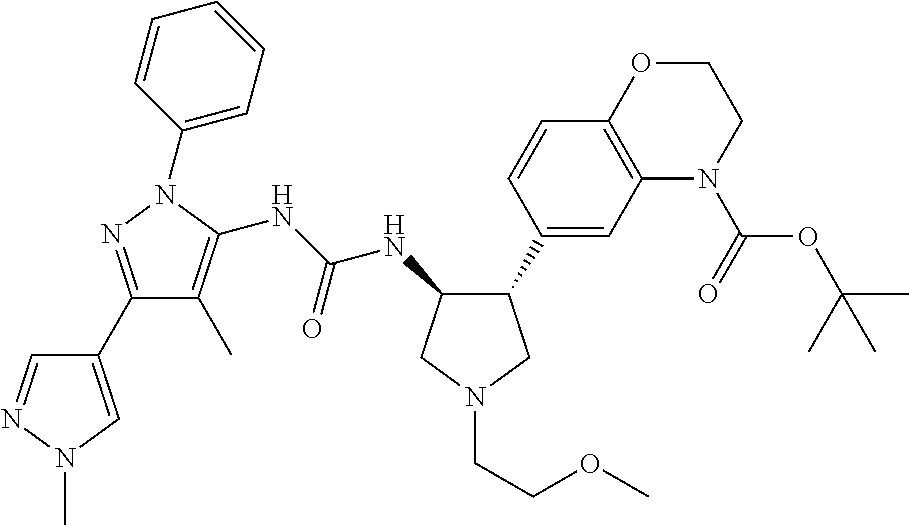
C1(C2=CC3=C(C=C2)OCCN3C(=O)OC(C)(C)C)CN(CCOC)CC1NC(NC1=C(C)C(C2=CN(C)N=C2)=NN1C1=CC=CC=C1)=O
